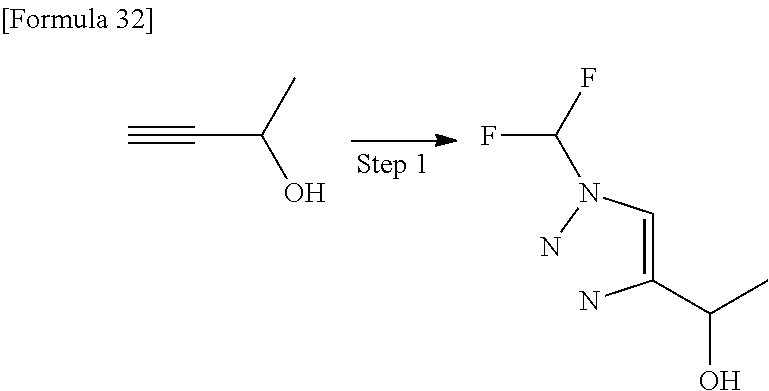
C#CC(O)C.C(=CN(N)C(F)F)(N)C(C)O
